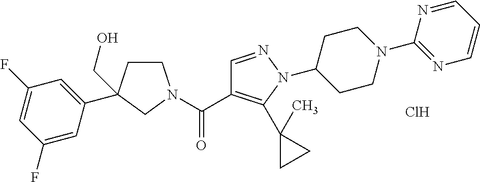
C1CC(C2=CC(F)=CC(F)=C2)(CO)CN1C(C1=C(C2(C)CC2)N(C2CCN(C3=NC=CC=N3)CC2)N=C1)=O.Cl
